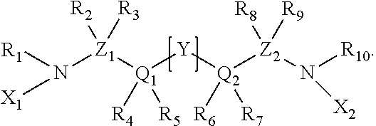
[R2][Z1]([R3])(N([R1])[X1])[Q1]([Y][Q2]([Z2]([R8])([R9])N([X2])[R10])([R6])[R7])([R4])[R5]
